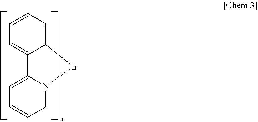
C12=CC=CC=C1[Ir]N1=CC=CC=C21
